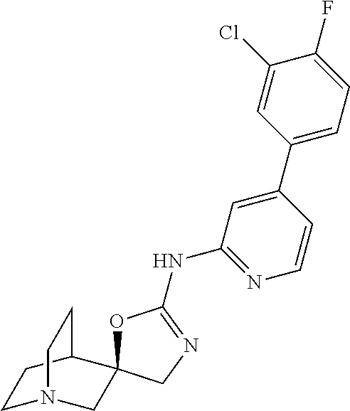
C1N2CC3(C(C1)CC2)OC(NC1=NC=CC(C2=CC=C(F)C(Cl)=C2)=C1)=NC3
